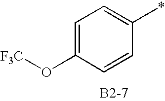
C1=C(O[F3C])C=CC(*)=C1
